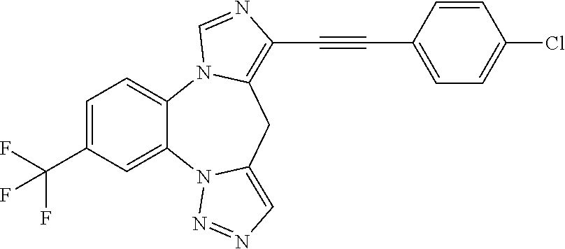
C1=C(C(F)(F)F)C=C2C(=C1)N1C(=C(C#CC3=CC=C(Cl)C=C3)N=C1)CC1=CN=NN21
